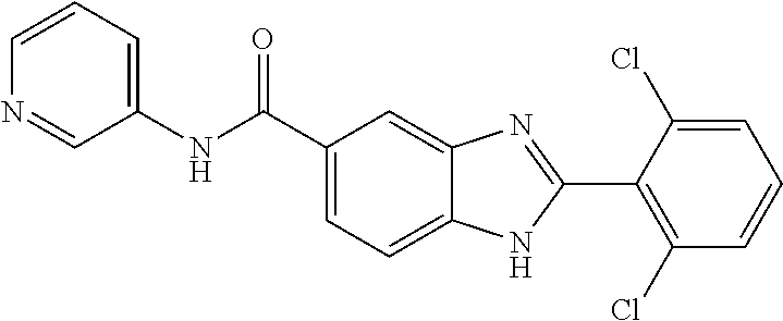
C1=C(C(NC2=CC=CN=C2)=O)C=C2C(=C1)NC(C1=C(Cl)C=CC=C1Cl)=N2
